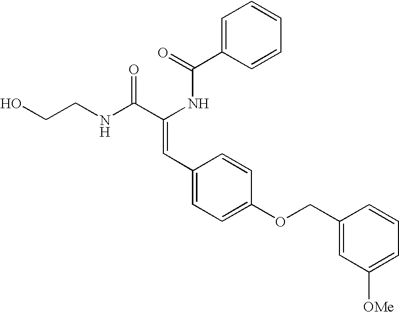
C1=C(C(=O)NC(C(NCCO)=O)=CC2=CC=C(OCC3=CC([OMe])=CC=C3)C=C2)C=CC=C1
